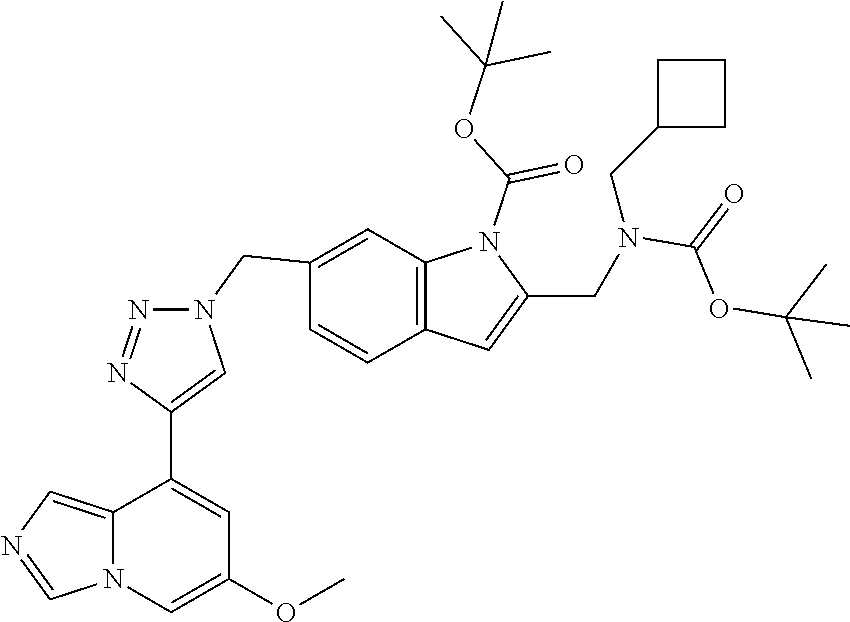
C12=CN=CN1C=C(OC)C=C2C1=CN(CC2=CC3=C(C=C2)C=C(CN(CC2CCC2)C(=O)OC(C)(C)C)N3C(OC(C)(C)C)=O)N=N1
